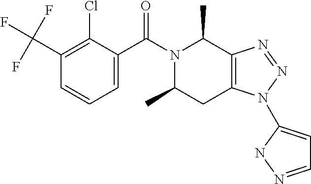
C1(C(F)(F)F)=C(Cl)C(C(N2C(C)CC3=C(C2C)N=NN3C2=CC=NN2)=O)=CC=C1
